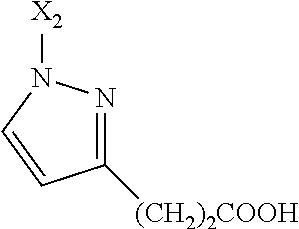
C1([(CH2)2COOH])=NN([X2])C=C1
